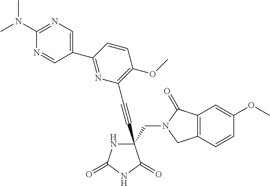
C(#CC1(CN2C(=O)C3=C(C2)C=CC(OC)=C3)NC(=O)NC1=O)C1=C(OC)C=CC(C2=CN=C(N(C)C)N=C2)=N1
